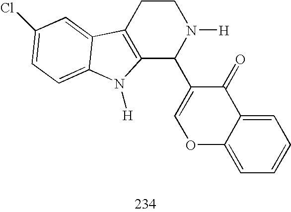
C12=C(CCN([H])C1C1=COC3=CC=CC=C3C1=O)C1=CC(Cl)=CC=C1N2[H]
